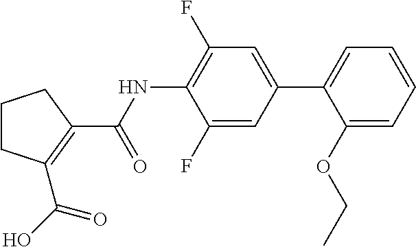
C1CCC(C(NC2=C(F)C=C(C3=CC=CC=C3OCC)C=C2F)=O)=C1C(O)=O
